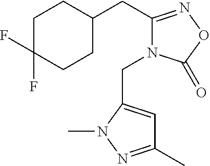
C1C(F)(F)CCC(CC2=NOC(=O)N2CC2=CC(C)=NN2C)C1
